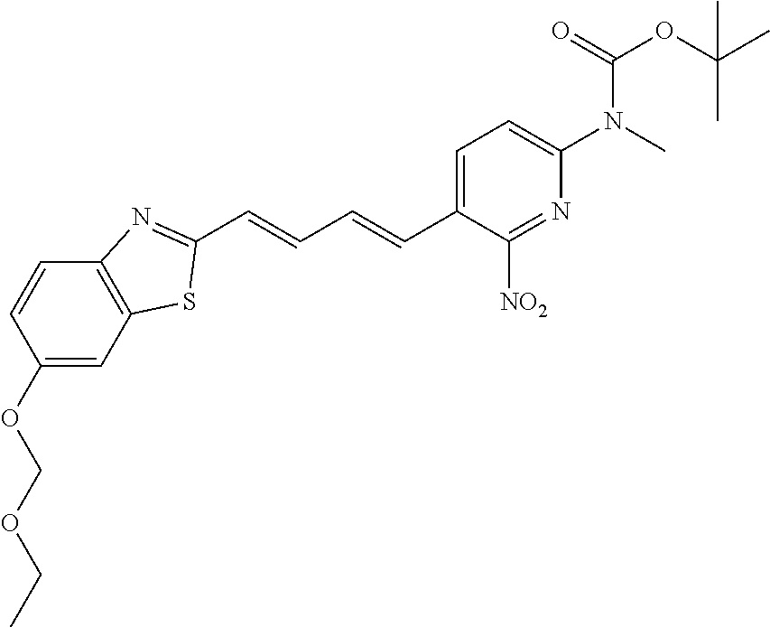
CCOCOC1=CC2=C(C=C1)N=C(C=CC=CC1=CC=C(N(C)C(=O)OC(C)(C)C)N=C1[NO2])S2
